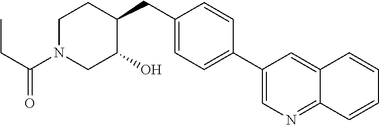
C1(CC2CCN(C(CC)=O)CC2O)=CC=C(C2=CN=C3C(=C2)C=CC=C3)C=C1
